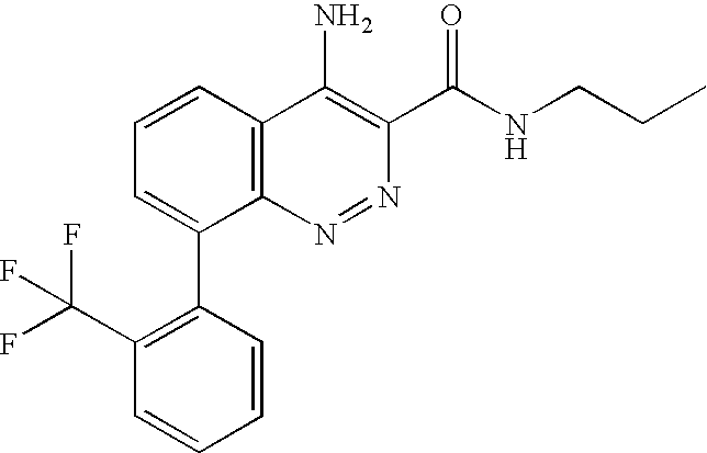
C1=CC=CC(C2=CC=CC3=C2N=NC(C(NCCC)=O)=C3N)=C1C(F)(F)F
